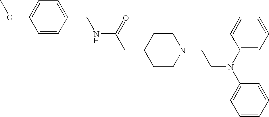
C1=CC(CNC(CC2CCN(CCN(C3=CC=CC=C3)C3=CC=CC=C3)CC2)=O)=CC=C1OC
